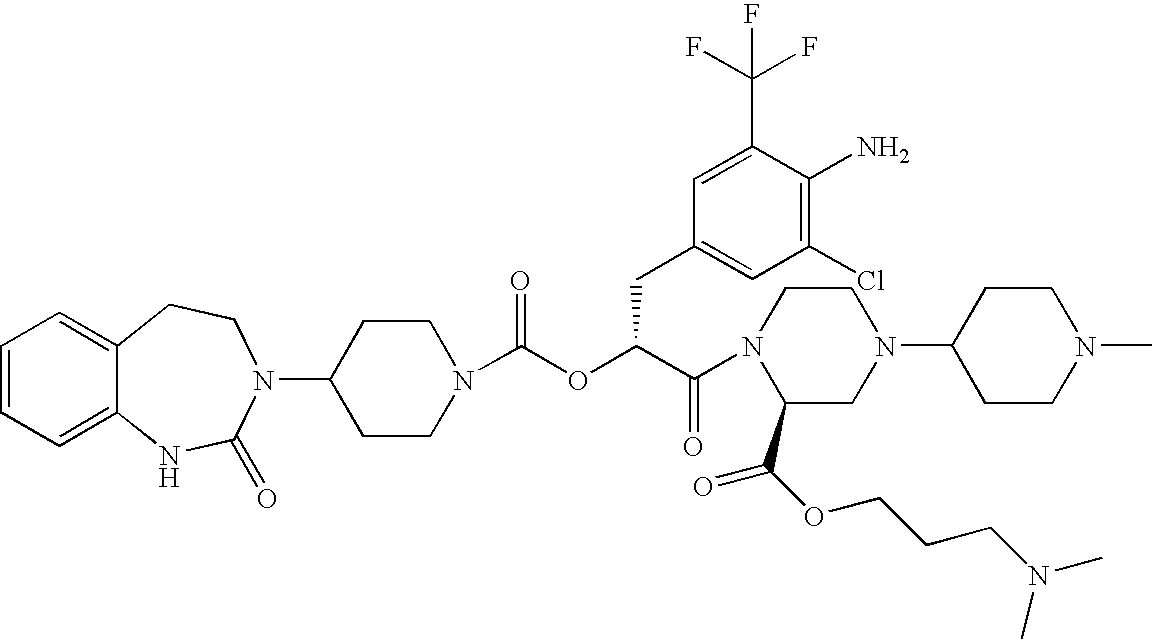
C1(N2C(=O)NC3=CC=CC=C3CC2)CCN(C(OC(C(N2C(C(OCCCN(C)C)=O)CN(C3CCN(C)CC3)CC2)=O)CC2=CC(Cl)=C(N)C(C(F)(F)F)=C2)=O)CC1
